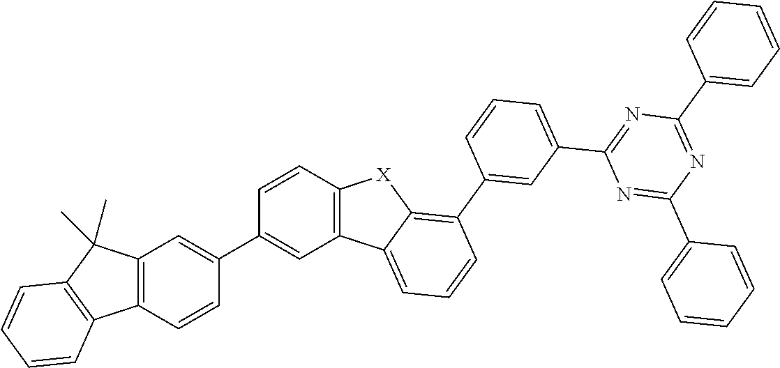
C12=C(C(C)(C)C3=C1C=CC=C3)C=C(C1=CC3=C(C=C1)[X]C1=C(C4=CC(C5=NC(C6=CC=CC=C6)=NC(C6=CC=CC=C6)=N5)=CC=C4)C=CC=C31)C=C2
